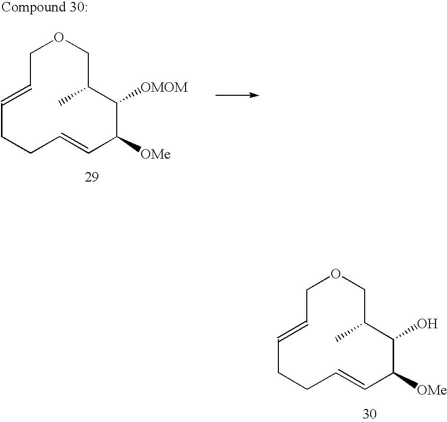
C1C=CCCC=CC([OMe])C([OMOM])C(C)CO1.C1C=CCCC=CC([OMe])C(O)C(C)CO1
